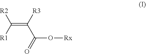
C(=C([R3])C(O[Rx])=O)([R1])[R2]
